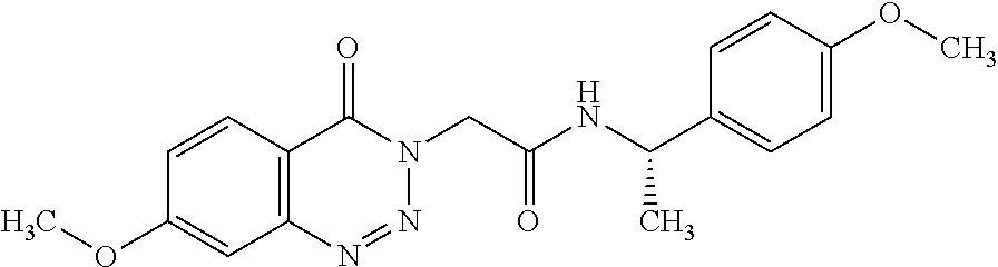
C1=CC2=C(C=C1OC)N=NN(CC(NC(C1=CC=C(OC)C=C1)C)=O)C2=O
